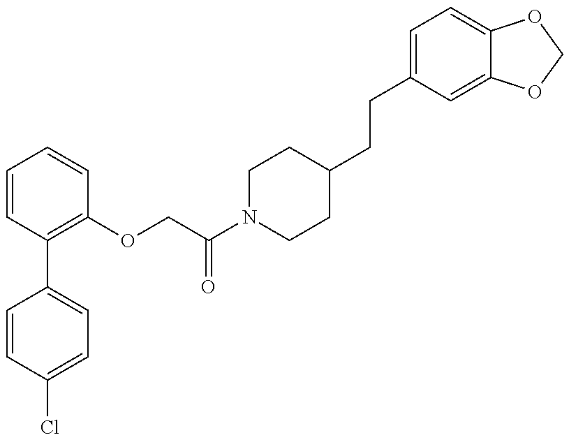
C1=CC(Cl)=CC=C1C1=C(OCC(N2CCC(CCC3=CC=C4C(=C3)OCO4)CC2)=O)C=CC=C1
